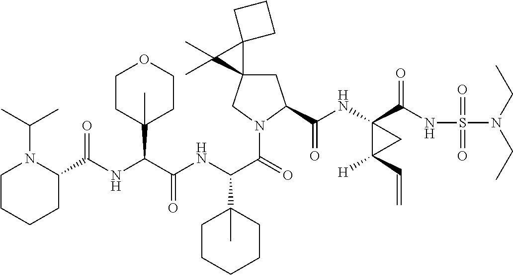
N(C(C(NC(C(=O)N1CC2(CC1C(=O)NC1(C(=O)NS(=O)(=O)N(CC)CC)C(C=C)([H])C1)C1(C2(C)C)CCC1)C1(C)CCCCC1)=O)C1(C)CCOCC1)C(C1N(C(C)C)CCCC1)=O
